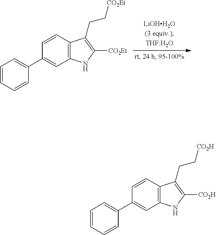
C1=CC=CC(C2=CC3=C(C=C2)C(CC[CO2Et])=C([CO2Et])N3)=C1.C1=CC=CC(C2=CC3=C(C=C2)C(CC[CO2H])=C([CO2H])N3)=C1
